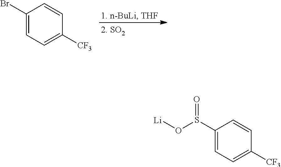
C1(Br)=CC=C([CF3])C=C1.C1(S(=O)O[Li])=CC=C([CF3])C=C1
